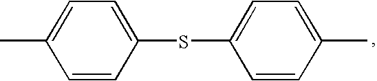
C1=CC(SC2=CC=C(C)C=C2)=CC=C1C
